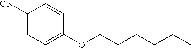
[CN]C1=CC=C(OCCCCCC)C=C1
